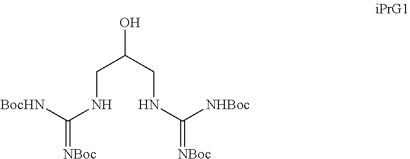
OC(CNC(=[NBoc])[NHBoc])CNC(=[NBoc])[BocHN]
